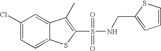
C1(Cl)=CC=C2C(=C1)C(C)=C(S(NCC1=CC=CS1)(=O)=O)S2
